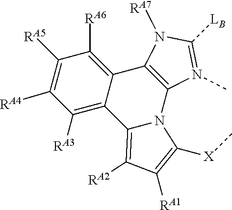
C12=C(N([RA7])C([LB])=N1C)C1=C([RA6])C([RA5])=C([RA4])C([RA3])=C1C1=C([RA2])C([RA1])=C([X]C)N21
